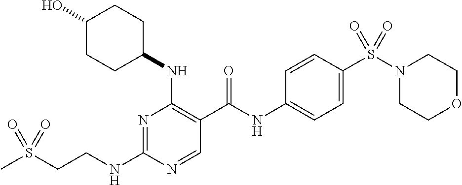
C(NC1=NC(NC2CCC(O)CC2)=C(C(NC2=CC=C(S(N3CCOCC3)(=O)=O)C=C2)=O)C=N1)CS(C)(=O)=O
